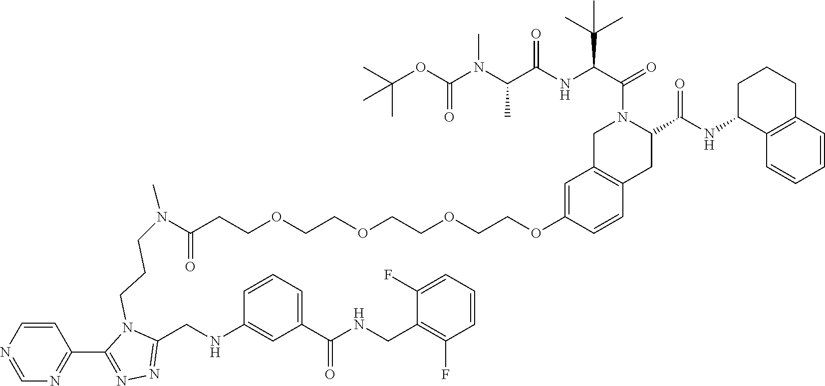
C1=CC2=C(C=C1OCCOCCOCCOCCC(N(CCCN1C(CNC3=CC(C(NCC4=C(F)C=CC=C4F)=O)=CC=C3)=NN=C1C1=NC=NC=C1)C)=O)CN(C(C(NC(C(N(C(OC(C)(C)C)=O)C)C)=O)C(C)(C)C)=O)C(C(NC1C3=C(CCC1)C=CC=C3)=O)C2
